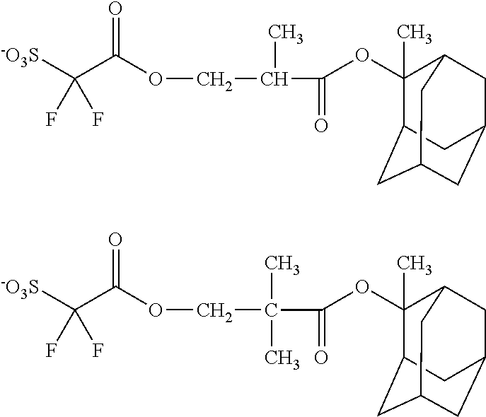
C(=O)(OC1(C)C2CC3CC(CC1C3)C2)C(C)COC(C([-O3S])(F)F)=O.C(=O)(OC1(C)C2CC3CC(CC1C3)C2)C(C)(COC(C([-O3S])(F)F)=O)C
